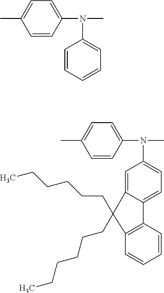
C1=CC(N(C2=CC=CC=C2)C)=CC=C1C.C1=CC(N(C2=CC=C3C(=C2)C(CCCCCC)(CCCCCC)C2=C3C=CC=C2)C)=CC=C1C
